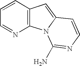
C1=CC2=C(N=C1)N1C(=C2)C=CN=C1N
